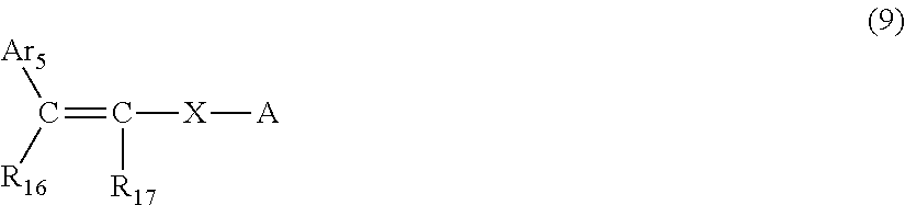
C(=C([X][A])[R17])([R16])[Ar5]
